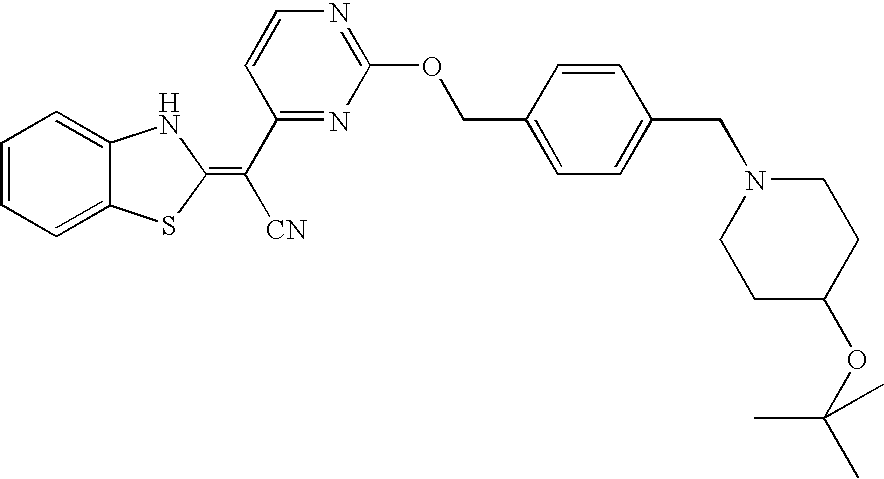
C1=CC=C2C(=C1)NC(=C(C1=NC(OCC3=CC=C(CN4CCC(OC(C)(C)C)CC4)C=C3)=NC=C1)[CN])S2
